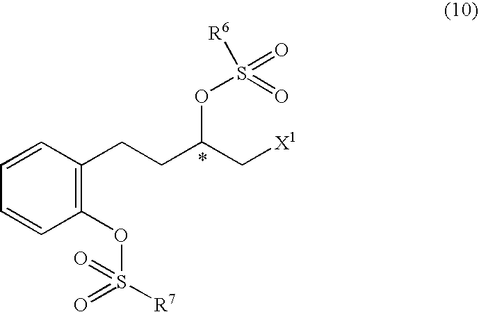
C1(OS([R7])(=O)=O)=C(CCC(OS(=O)([R6])=O)C[X1])C=CC=C1
